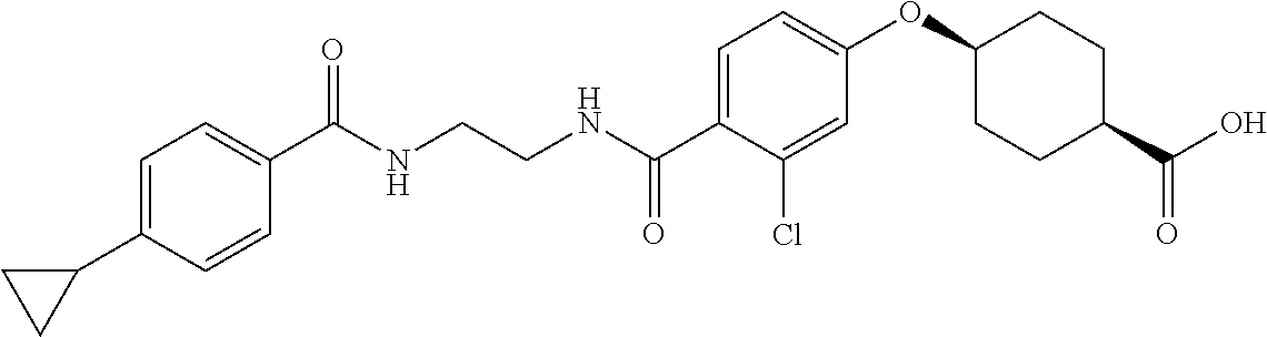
C1=C(C2CC2)C=CC(C(NCCNC(C2=CC=C(OC3CCC(C(O)=O)CC3)C=C2Cl)=O)=O)=C1
